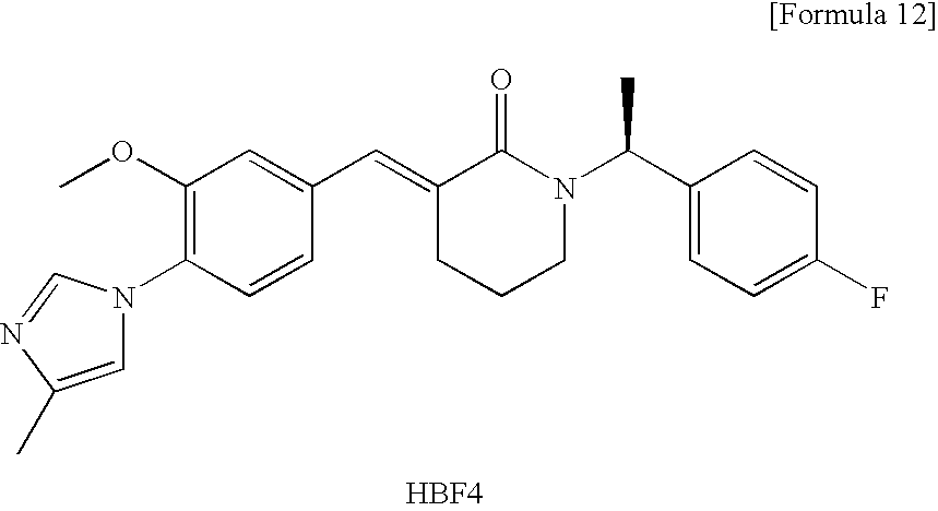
COC1=C(N2C=C(C)N=C2)C=CC(C=C2CCCN(C(C3=CC=C(F)C=C3)C)C2=O)=C1.[HBF4]
